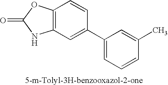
C12=C(C=C(C3=CC=CC(C)=C3)C=C1)NC(=O)O2
